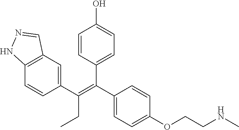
C12=C(C=C(C(CC)=C(C3=CC=C(OCCNC)C=C3)C3=CC=C(O)C=C3)C=C1)C=NN2
